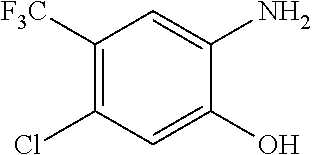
C1([F3C])=C(Cl)C=C(O)C(N)=C1
